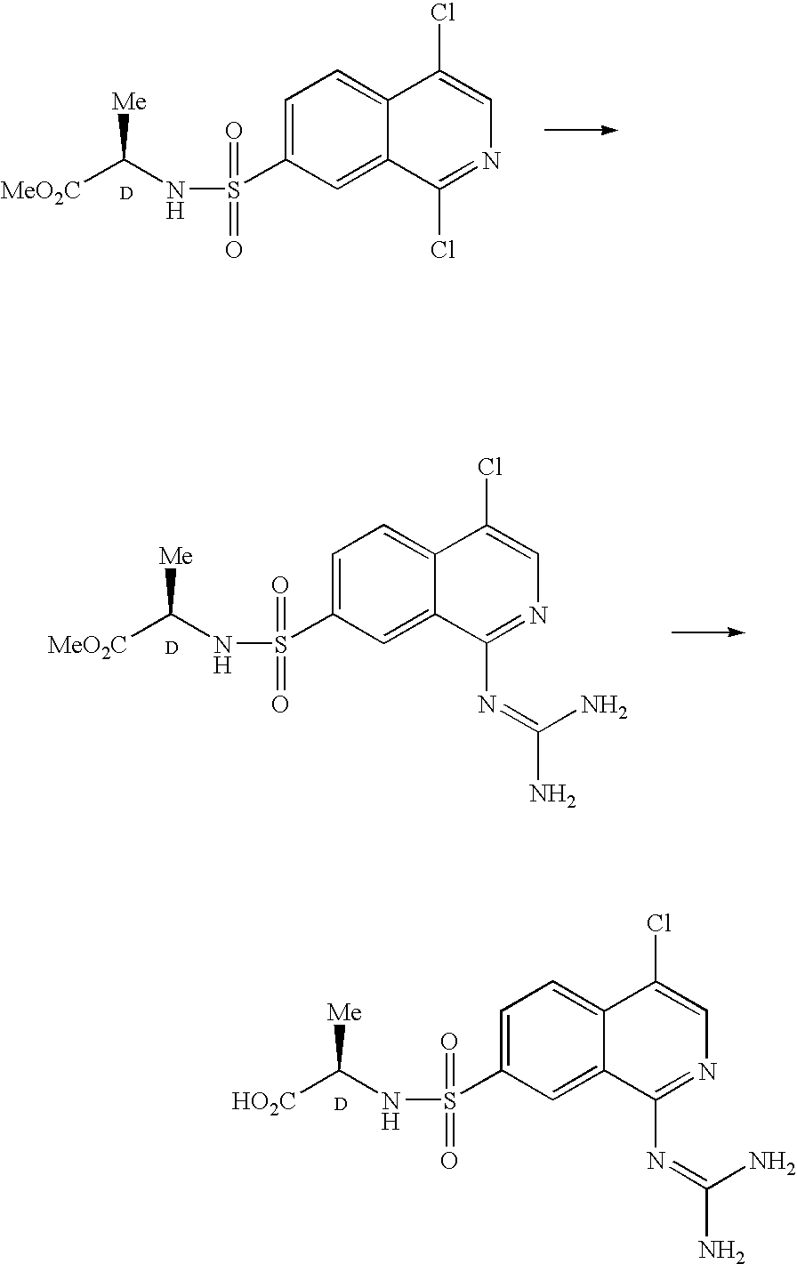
N(C([MeO2C])[Me])S(=O)(=O)C1=CC=C2C(=C1)C(Cl)=NC=C2Cl.[D].N(C([MeO2C])[Me])S(=O)(=O)C1=CC=C2C(=C1)C(N=C(N)N)=NC=C2Cl.[D].N(C([HO2C])[Me])S(=O)(=O)C1=CC=C2C(=C1)C(N=C(N)N)=NC=C2Cl.[D]
